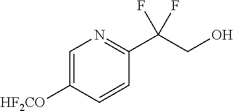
OCC(C1=NC=C([HF2CO])C=C1)(F)F
